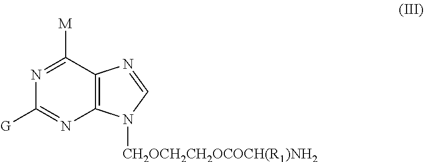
C12=C(C([M])=NC([G])=N1)N=CN2[CH2OCH2CH2OCOCH(R1)NH2]
